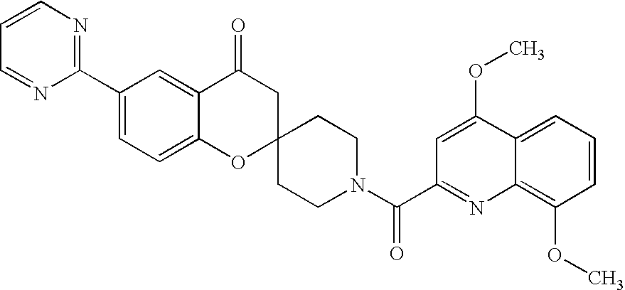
C12=CC=C(C3=NC=CC=N3)C=C1C(=O)CC1(O2)CCN(C(C2=NC3=C(OC)C=CC=C3C(OC)=C2)=O)CC1
